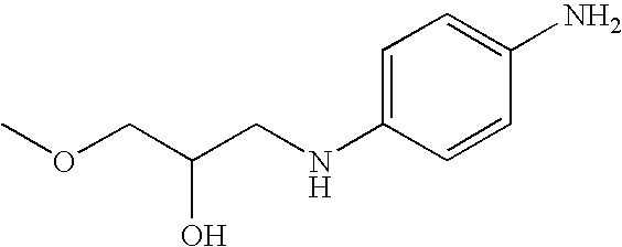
C1=C(NCC(COC)O)C=CC(N)=C1
